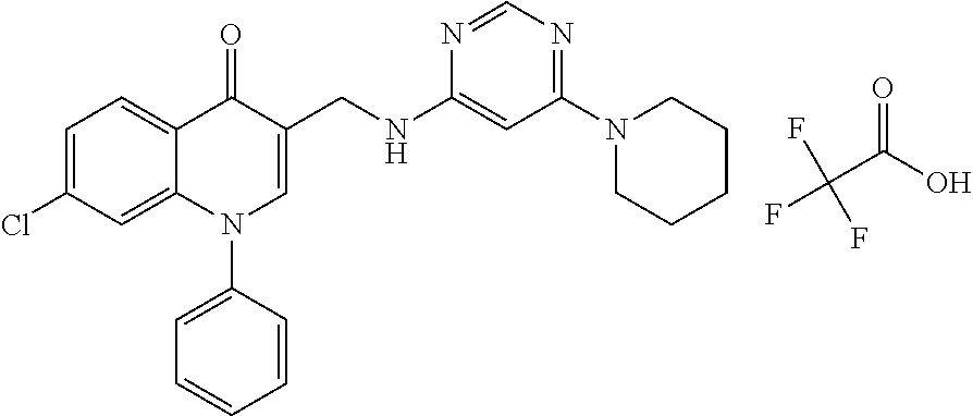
C1=C(Cl)C=C2C(=C1)C(=O)C(CNC1=CC(N3CCCCC3)=NC=N1)=CN2C1=CC=CC=C1.C(C(O)=O)(F)(F)F
